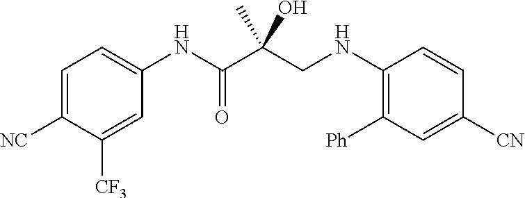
C1=CC([CN])=CC([Ph])=C1NCC(C(NC1=CC=C([NC])C([CF3])=C1)=O)(O)C
